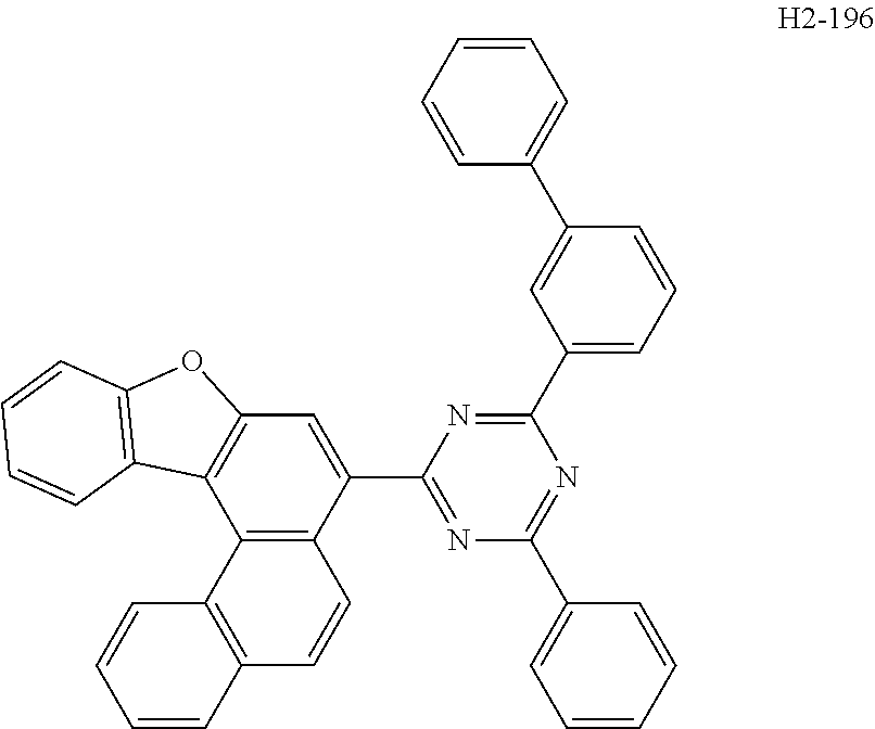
C12=C(C(C3=NC(C4=CC=CC=C4)=NC(C4=CC=CC(C5=CC=CC=C5)=C4)=N3)=CC3=C1C1=C(O3)C=CC=C1)C=CC1=C2C=CC=C1
